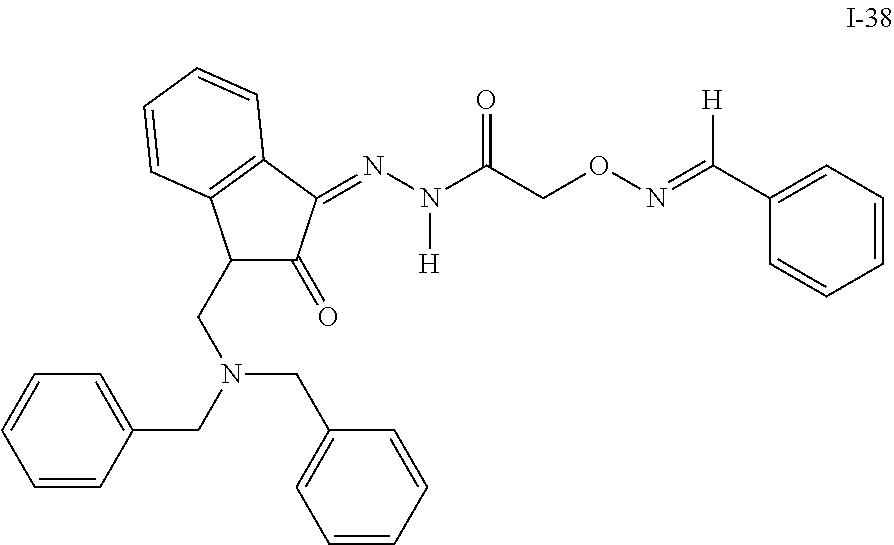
C1(CN(CC2=CC=CC=C2)CC2=CC=CC=C2)C(=O)C(=NN(C(CON=C(C2=CC=CC=C2)[H])=O)[H])C2=C1C=CC=C2
